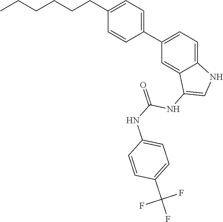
C1=CC(C2=CC=C3C(=C2)C(NC(NC2=CC=C(C(F)(F)F)C=C2)=O)=CN3)=CC=C1CCCCCC
